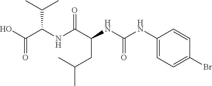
N(C(C(NC(NC1=CC=C(Br)C=C1)=O)CC(C)C)=O)C(C(O)=O)C(C)C
